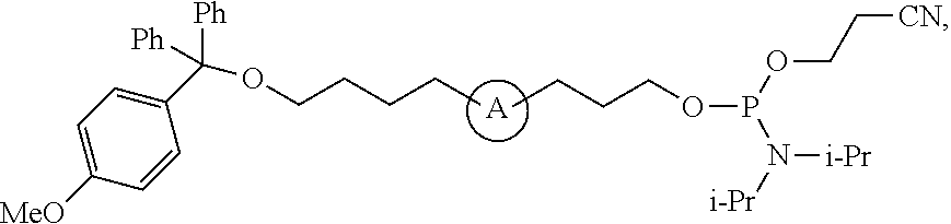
C1=C([MeO])C=CC(C(OCCCCC)([Ph])[Ph])=C1.[A].C(COP(N([i-Pr])[i-Pr])OCC[CN])CC
